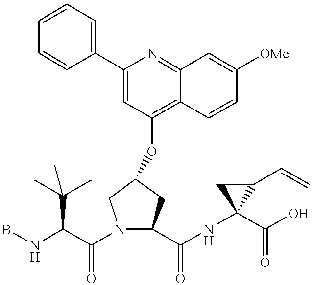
BNC(C(=O)N1C(C(NC2(C(O)=O)C(C=C)C2)=O)CC(OC2=C3C(=NC(C4=CC=CC=C4)=C2)C=C([OMe])C=C3)C1)C(C)(C)C
